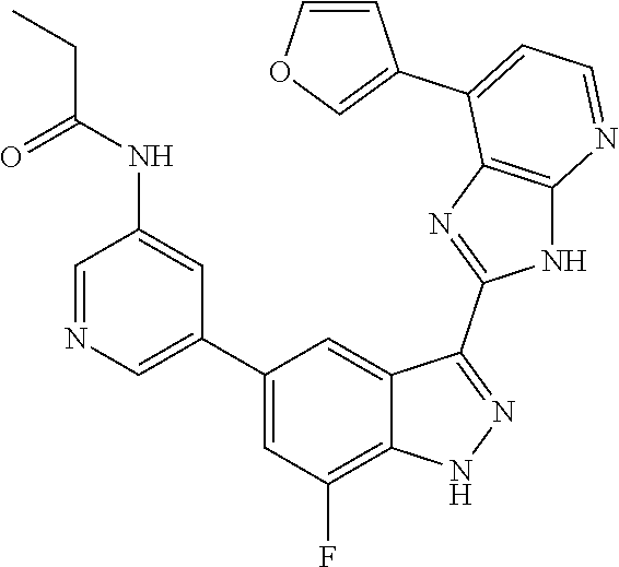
C1=NC=C(C2=CC(F)=C3C(=C2)C(C2=NC4=C(N2)N=CC=C4C2=COC=C2)=NN3)C=C1NC(=O)CC
